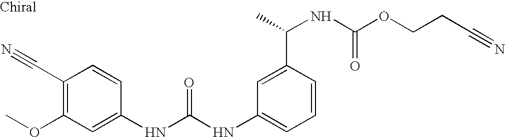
O(C1=C(C#N)C=CC(NC(NC2=CC=CC(C(NC(OCCC#N)=O)C)=C2)=O)=C1)C
